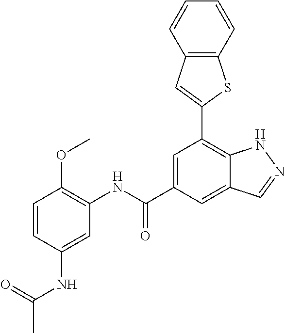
C(NC1=CC(NC(C2=CC(C3=CC4=C(S3)C=CC=C4)=C3C(=C2)C=NN3)=O)=C(OC)C=C1)(C)=O
